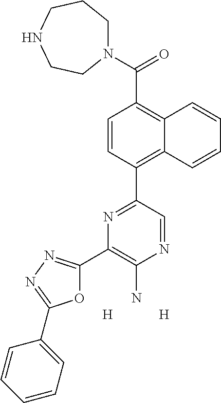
[H].[H].N1(C(C2=C3C(=C(C4=NC(C5=NN=C(C6=CC=CC=C6)O5)=C(N)N=C4)C=C2)C=CC=C3)=O)CCCNCC1
